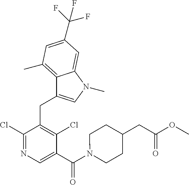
C1(Cl)=NC=C(C(N2CCC(CC(OC)=O)CC2)=O)C(Cl)=C1CC1=CN(C)C2=CC(C(F)(F)F)=CC(C)=C12
